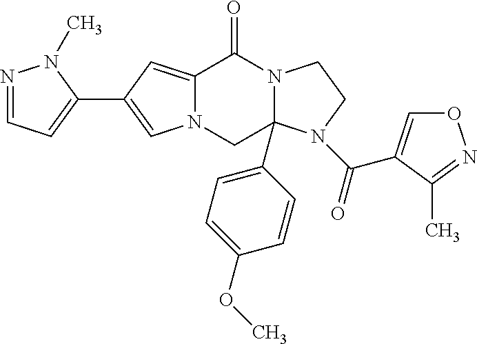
N12C(=CC(C3=CC=NN3C)=C1)C(=O)N1C(C3=CC=C(OC)C=C3)(C2)N(C(=O)C2=CON=C2C)CC1
